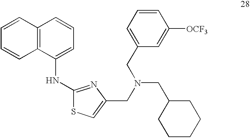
C12=C(C(NC3=NC(CN(CC4=CC=CC([OCF3])=C4)CC4CCCCC4)=CS3)=CC=C1)C=CC=C2
